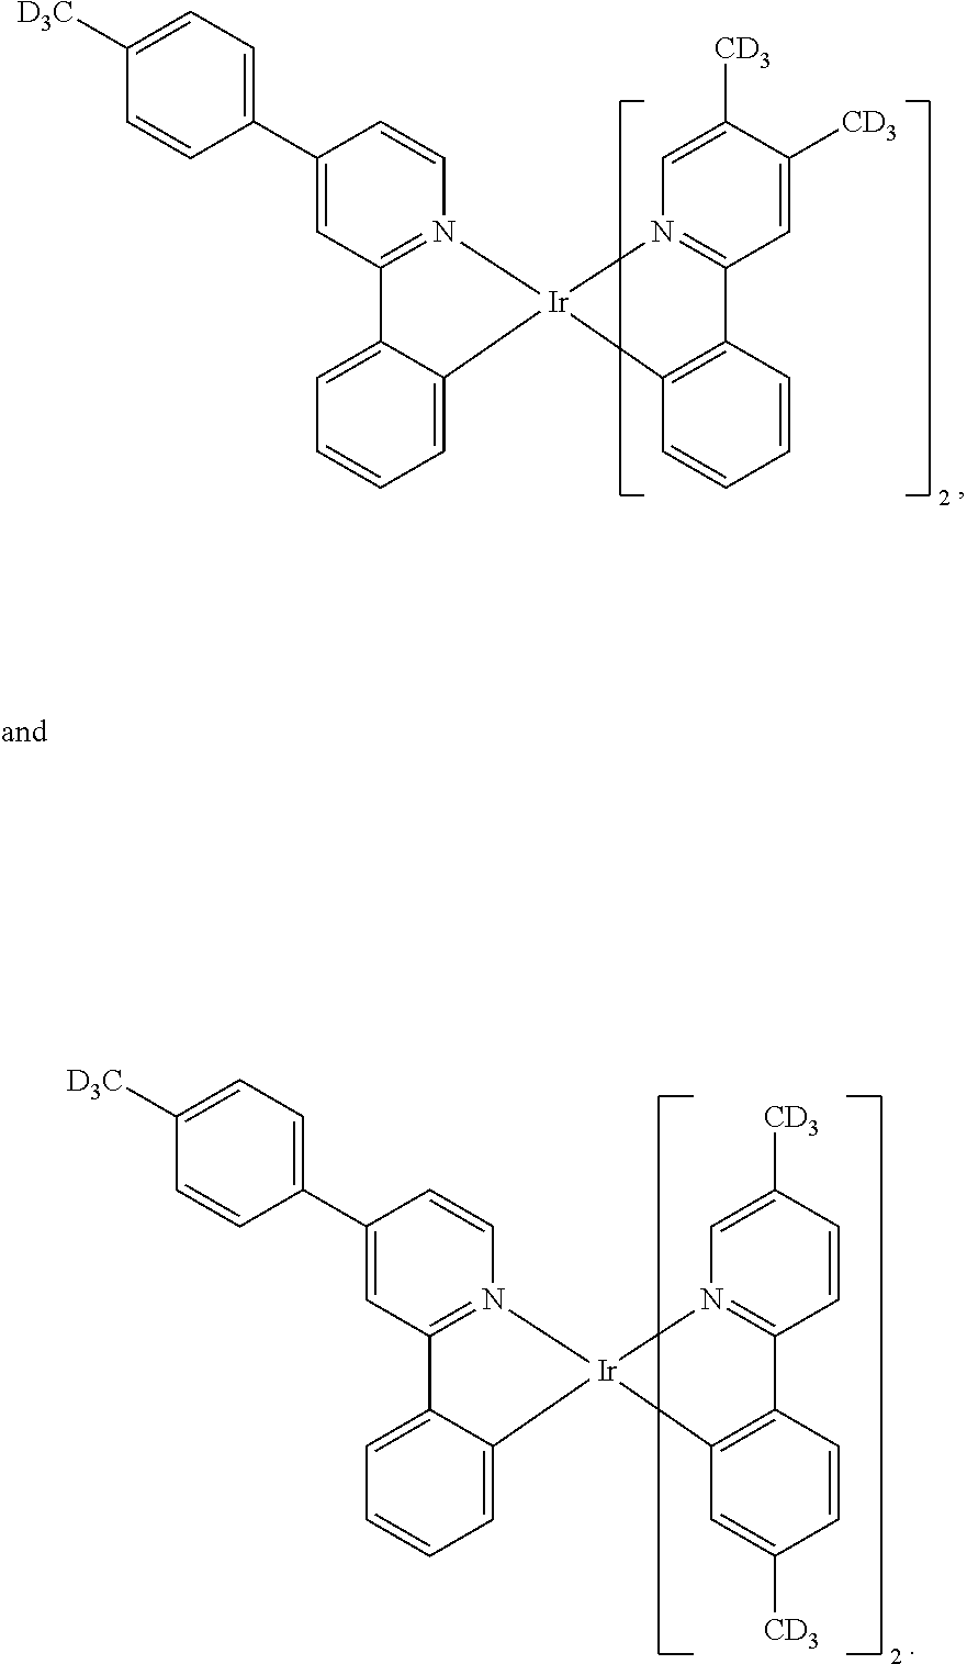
C1=C(C2=CC=C([D3C])C=C2)C=CN2=C1C1=CC=CC=C1[Ir]21N2=C(C=C([CD3])C([CD3])=C2)C2=C1C=CC=C2.C1=C(C2=CC=C([D3C])C=C2)C=CN2=C1C1=CC=CC=C1[Ir]21N2=C(C=CC([CD3])=C2)C2=C1C=C([CD3])C=C2
